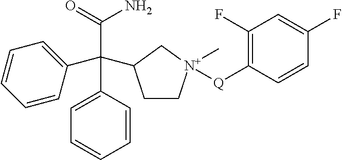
C1=CC(C(C(=O)N)(C2=CC=CC=C2)C2CC[N+](C)([Q]C3=C(F)C=C(F)C=C3)C2)=CC=C1
